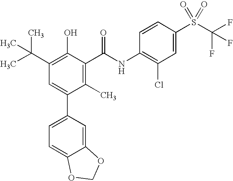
C1(C(C)(C)C)=C(O)C(C(NC2=C(Cl)C=C(S(C(F)(F)F)(=O)=O)C=C2)=O)=C(C)C(C2=CC=C3C(=C2)OCO3)=C1
